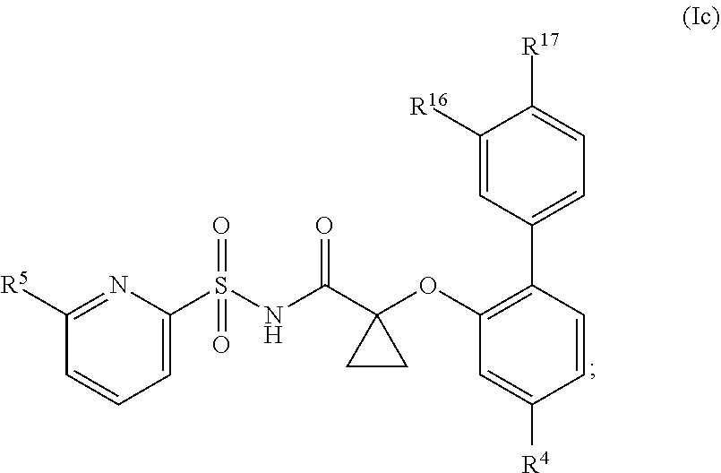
C1=C(S(NC(C2(OC3=C(C4=CC=C([R17])C([R16])=C4)C=CC([R4])=C3)CC2)=O)(=O)=O)N=C([R5])C=C1
